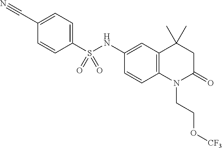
S(C1=CC=C(C#N)C=C1)(NC1=CC2=C(C=C1)N(CCO[CF3])C(=O)CC2(C)C)(=O)=O
